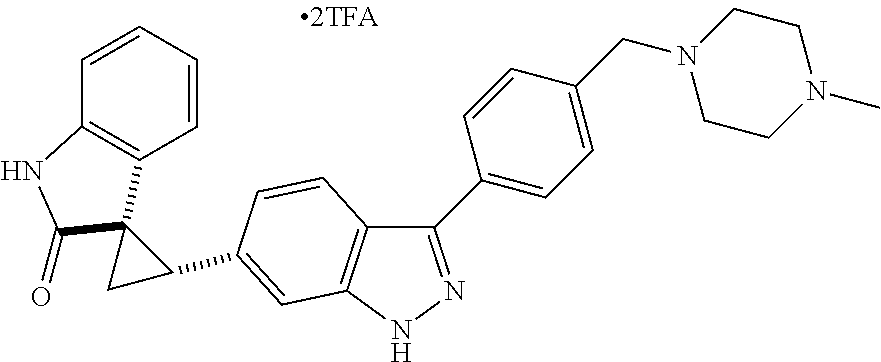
C1(C2=CC=C(CN3CCN(C)CC3)C=C2)=NNC2=C1C=CC(C1C3(C4=C(C=CC=C4)NC3=O)C1)=C2
